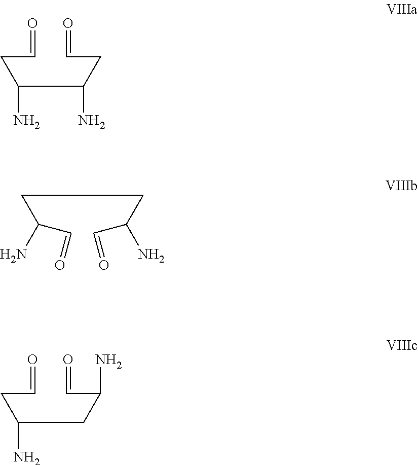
O=CCC(C(CC=O)N)N.O=CCC(CC(C=O)N)N.C(C(C=O)N)CC(C=O)N
